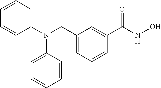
C(NO)(=O)C1=CC(CN(C2=CC=CC=C2)C2=CC=CC=C2)=CC=C1
